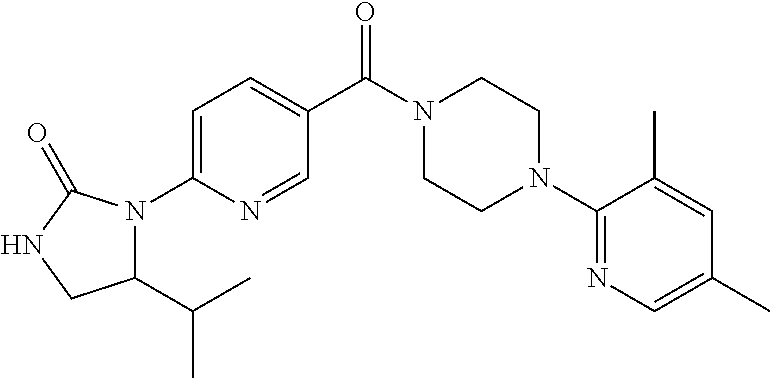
C1=C(N2C(C(C)C)CNC2=O)N=CC(C(N2CCN(C3=NC=C(C)C=C3C)CC2)=O)=C1
